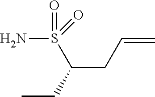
C(CC=C)(CC)S(=O)(N)=O
